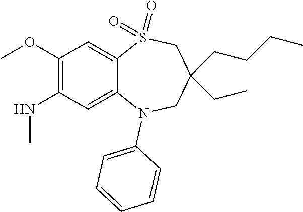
C1C(CCCC)(CC)CN(C2=CC=CC=C2)C2=CC(NC)=C(OC)C=C2S1(=O)=O
